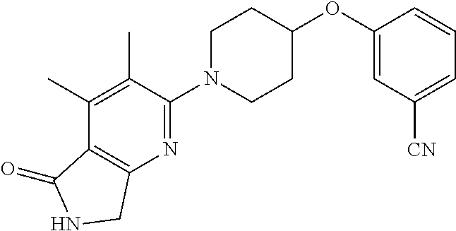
C1=C([CN])C=C(OC2CCN(C3=NC4=C(C(C)=C3C)C(=O)NC4)CC2)C=C1
